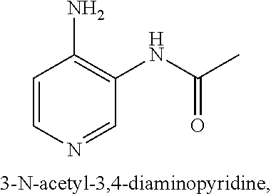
C1=CN=CC(NC(C)=O)=C1N
